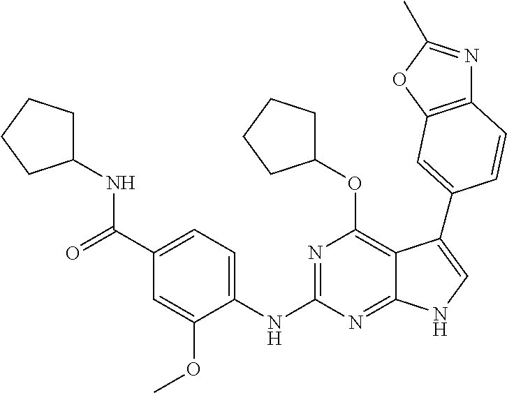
N(C1=NC(OC2CCCC2)=C2C(=N1)NC=C2C1=CC2=C(N=C(C)O2)C=C1)C1=CC=C(C(=O)NC2CCCC2)C=C1OC
